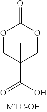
O1CC(C)(C(=O)O)COC1=O
